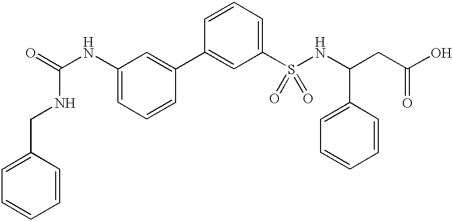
C1(NC(=O)NCC2=CC=CC=C2)=CC=CC(C2=CC(S(NC(CC(O)=O)C3=CC=CC=C3)(=O)=O)=CC=C2)=C1
